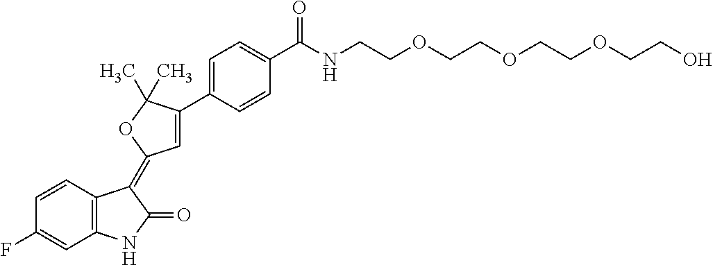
C1=CC(F)=CC2=C1C(=C1C=C(C3=CC=C(C(NCCOCCOCCOCCO)=O)C=C3)C(C)(C)O1)C(=O)N2
